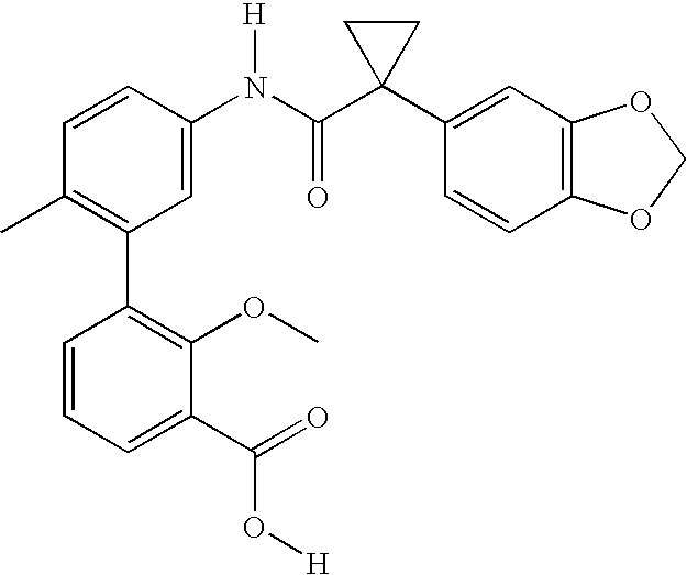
C1=C(N(C(C2(C3=CC4=C(C=C3)OCO4)CC2)=O)[H])C=CC(C)=C1C1=C(OC)C(C(=O)O[H])=CC=C1
